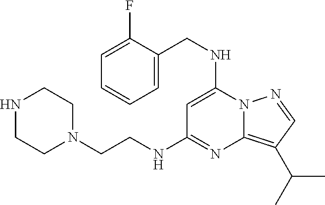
C12=C(C(C)C)C=NN1C(NCC1=CC=CC=C1F)=CC(NCCN1CCNCC1)=N2
